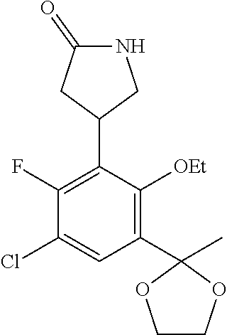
C1(F)=C(C2CNC(=O)C2)C([OEt])=C(C2(C)OCCO2)C=C1Cl
